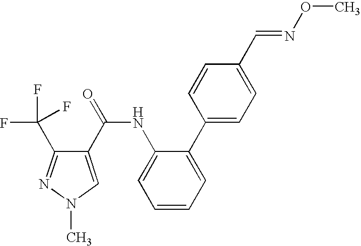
C1(C(NC2=CC=CC=C2C2=CC=C(C=NOC)C=C2)=O)=CN(C)N=C1C(F)(F)F
